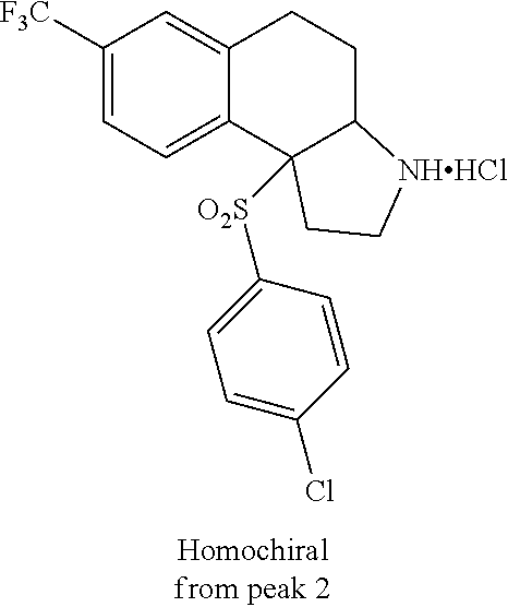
C1([F3C])=CC=C2C(=C1)CCC1C2([O2S]C2=CC=C(Cl)C=C2)CC[NHHCl]1
